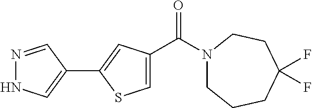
N1=CC(C2=CC(C(N3CCCC(F)(F)CC3)=O)=CS2)=CN1
